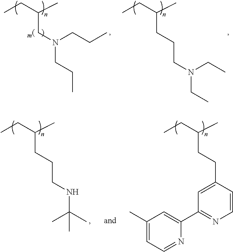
CCC(C)CN(CCC)CCC.CCC(C)CCCN(CC)CC.CCC(C)CCC1=CC(C2=CC(C)=CC=N2)=NC=C1.CCC(C)CCCNC(C)(C)C
